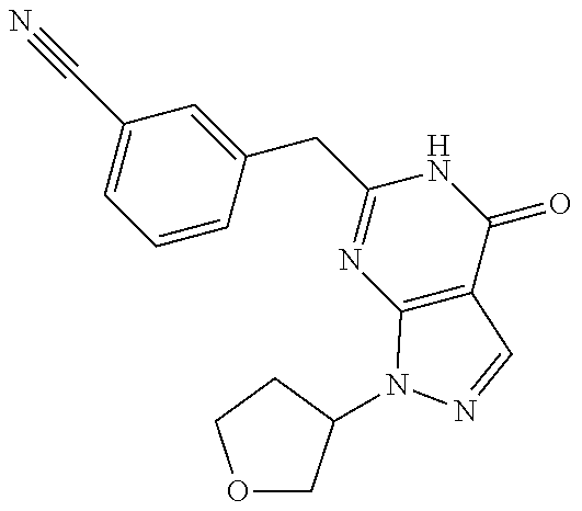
C1=CC(CC2=NC3=C(C(=O)N2)C=NN3C2COCC2)=CC(C#N)=C1
